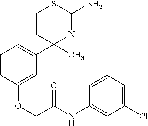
CC1(C2=CC=CC(OCC(NC3=CC(Cl)=CC=C3)=O)=C2)N=C(N)SCC1
